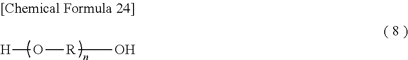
[H]O[R]O
